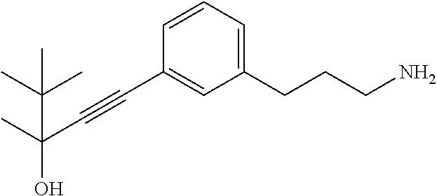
C1(CCCN)=CC=CC(C#CC(O)(C)C(C)(C)C)=C1
